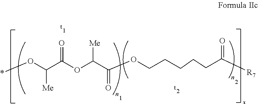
C([Me])(O*)C(OC(C(OCCCCCC([R7])=O)=O)[Me])=O
